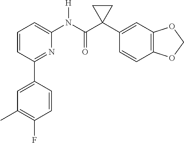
C1=CC(C2=CC(C)=C(F)C=C2)=NC(N(C(C2(C3=CC4=C(C=C3)OCO4)CC2)=O)[H])=C1
